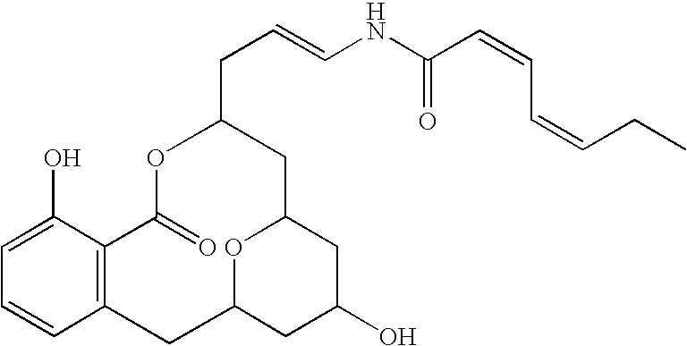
C1=CC2=C(C(O)=C1)C(=O)OC(CC=CNC(C=CC=CCC)=O)CC1OC(CC(O)C1)C2
